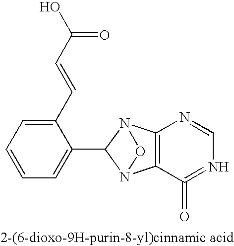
C1(C=CC(O)=O)=CC=CC=C1C1N2C3=C(N1O2)N=CN=C3=O
